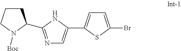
C1CCN([Boc])C1C1=NC=C(C2=CC=C(Br)S2)N1
